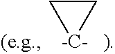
C1C[-C-]1
